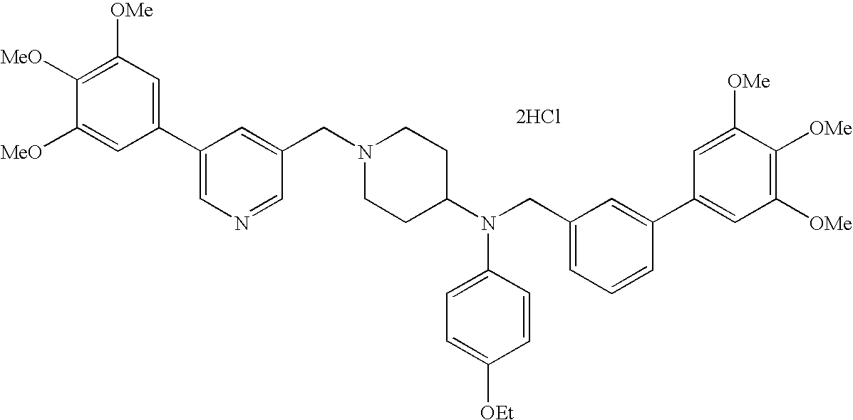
C1=C([MeO])C([MeO])=C([OMe])C=C1C1=CN=CC(CN2CCC(N(CC3=CC=CC(C4=CC([OMe])=C([OMe])C([OMe])=C4)=C3)C3=CC=C([OEt])C=C3)CC2)=C1.[2HCl]
